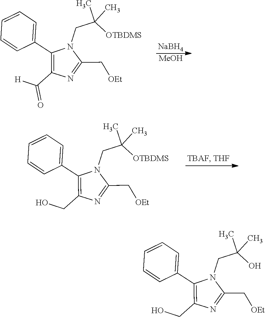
C1(C2=CC=CC=C2)=C(C([H])=O)N=C(C[OEt])N1CC(C)(C)[OTBDMS].[NaBH4].[MeOH].C1(C2=CC=CC=C2)=C(CO)N=C(C[OEt])N1CC(C)(C)[OTBDMS].C1(C2=CC=CC=C2)=C(CO)N=C(C[OEt])N1CC(C)(C)O
